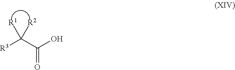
[R3]C(C(O)=O)([R1])[R2]
